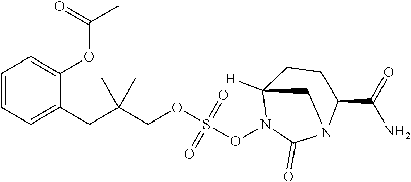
C(C(CC1=CC=CC=C1OC(C)=O)(C)C)OS(ON1C(=O)N2C(C(=O)N)CCC1([H])C2)(=O)=O
